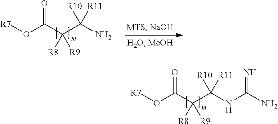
O(C(C(C(N)([R11])[R10])([R9])[R8])=O)[R7].O(C(C(C(NC(N)=N)([R11])[R10])([R9])[R8])=O)[R7]
